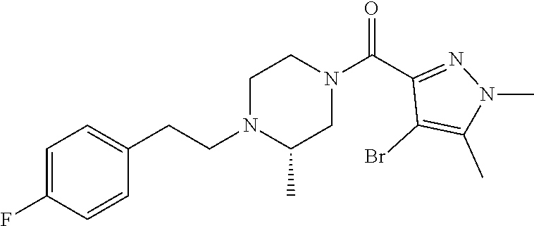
C1=C(F)C=CC(CCN2C(C)CN(C(C3=NN(C)C(C)=C3Br)=O)CC2)=C1
